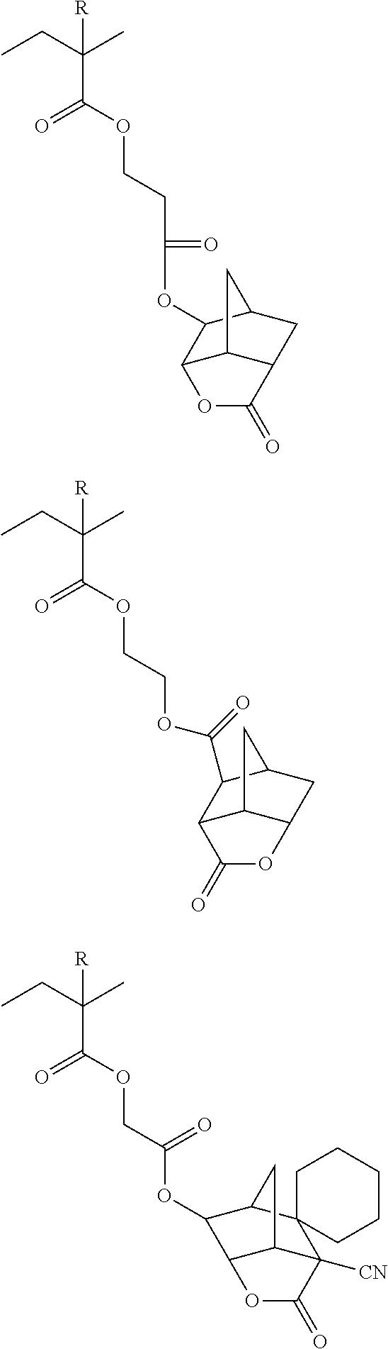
CCC(C(=O)OCCC(OC1C2C3C(CC1C3)C(=O)O2)=O)(C)[R].CCC(C(=O)OCCOC(=O)C1C2C3C(CC1C3)OC2=O)(C)[R].CCC(C(=O)OCC(OC1C2C3C([CN])(C4(C1C3)CCCCC4)C(=O)O2)=O)(C)[R]
